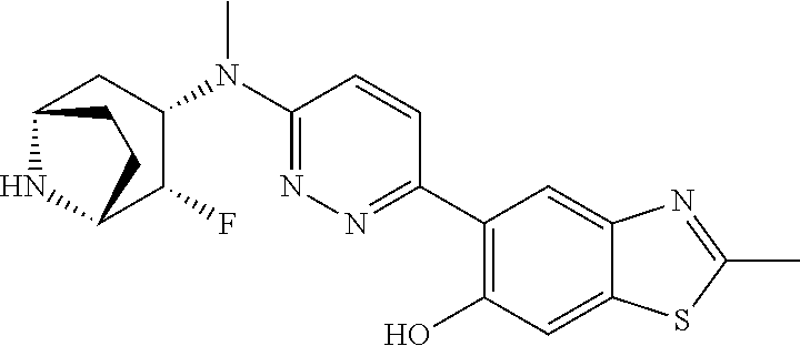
C1(N(C2=NN=C(C3=C(O)C=C4C(=C3)N=C(C)S4)C=C2)C)CC2NC(C1F)CC2
